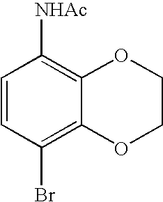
C1=CC(Br)=C2C(=C1[NHAc])OCCO2
